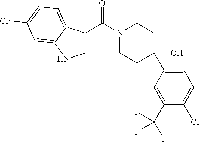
C1=C(C(N2CCC(O)(C3=CC=C(Cl)C(C(F)(F)F)=C3)CC2)=O)C2=CC=C(Cl)C=C2N1
